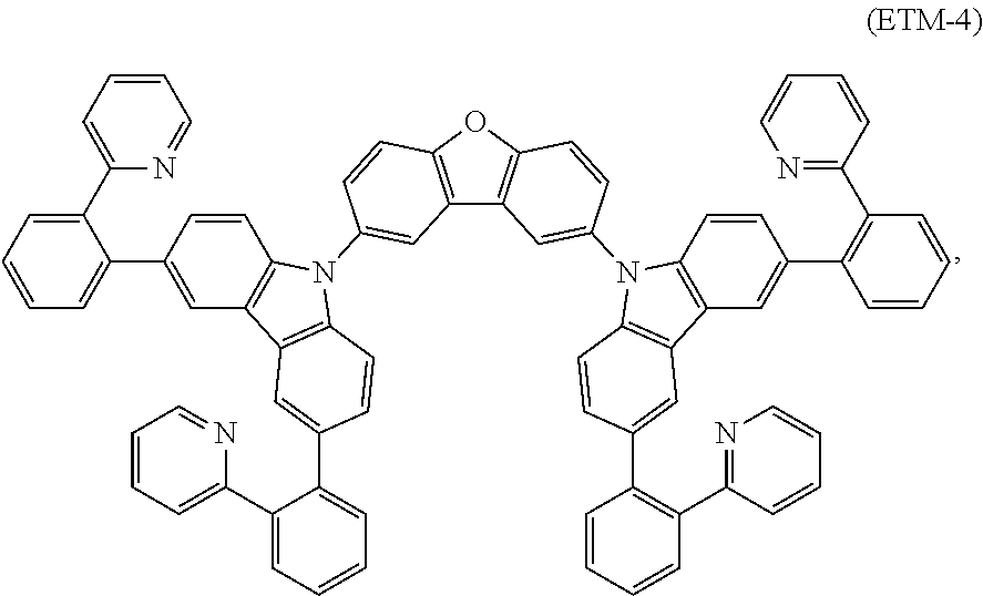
C12=C(OC3=C1C=C(N1C4=C(C=C(C5=C(C6=NC=CC=C6)C=CC=C5)C=C4)C4=C1C=CC(C1=C(C5=NC=CC=C5)C=CC=C1)=C4)C=C3)C=CC(N1C3=C(C=C(C4=CC=CC=C4C4=CC=CC=N4)C=C3)C3=C1C=CC(C1=CC=CC=C1C1=CC=CC=N1)=C3)=C2
